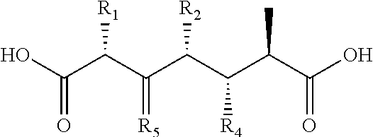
C(C(C(C(C(C(C(O)=O)C)[R4])[R2])=[R5])[R1])(O)=O
